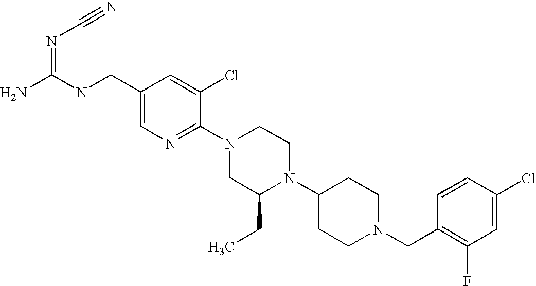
C1(Cl)=CC(F)=C(CN2CCC(N3C(CC)CN(C4=NC=C(CNC(N)=NC#N)C=C4Cl)CC3)CC2)C=C1
